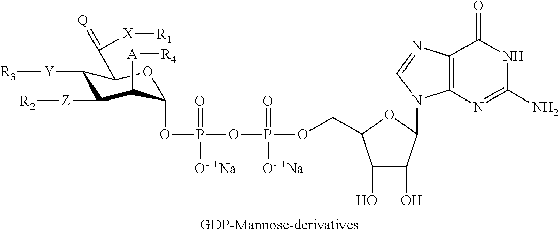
P(=O)([O- +Na])(OP(OC1C([A][R4])C([Z][R2])C([Y][R3])C(C(=[Q])[X][R1])O1)(=O)[O- +Na])OCC1C(O)C(O)C(N2C3=C(N=C2)C(=O)NC(N)=N3)O1
